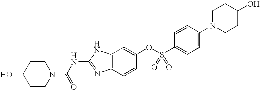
C12=C(NC(NC(N3CCC(O)CC3)=O)=N1)C=C(OS(C1=CC=C(N3CCC(O)CC3)C=C1)(=O)=O)C=C2
